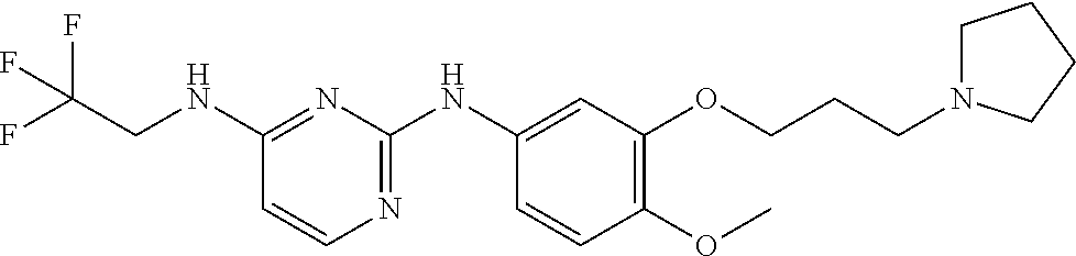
C1(NCC(F)(F)F)=NC(NC2=CC(OCCCN3CCCC3)=C(OC)C=C2)=NC=C1
